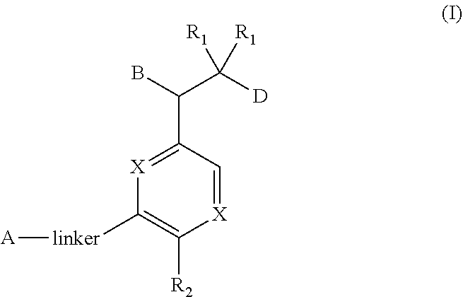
[X]1=CC(C(B)C([D])([R1])[R1])=[X]C([linker][A])=C1[R2]
